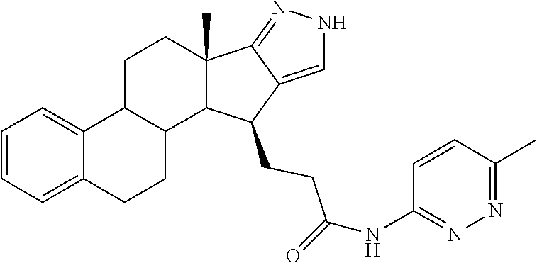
C1=CC=C2C(=C1)C1CCC3(C)C4=NNC=C4C(CCC(=O)NC4=NN=C(C)C=C4)C3C1CC2
